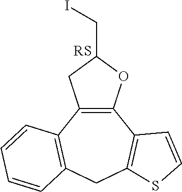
C12=C(C3=C(CC4=C1C=CS4)C=CC=C3)CC(CI)O2
